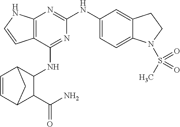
C12=C(N=C(NC3=CC=C4C(=C3)CCN4S(C)(=O)=O)N=C1NC1C3C=CC(C1C(N)=O)C3)NC=C2
